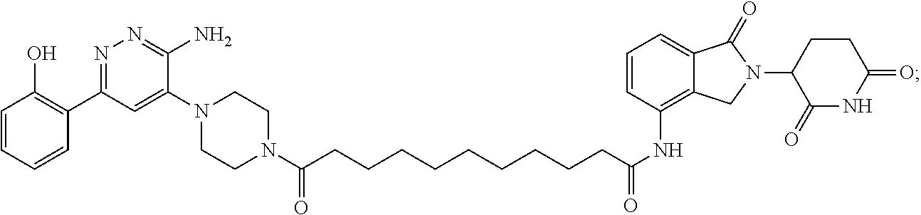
C(C(NC1=C2C(=CC=C1)C(=O)N(C1C(=O)NC(=O)CC1)C2)=O)CCCCCCCCC(N1CCN(C2=CC(C3=C(O)C=CC=C3)=NN=C2N)CC1)=O
